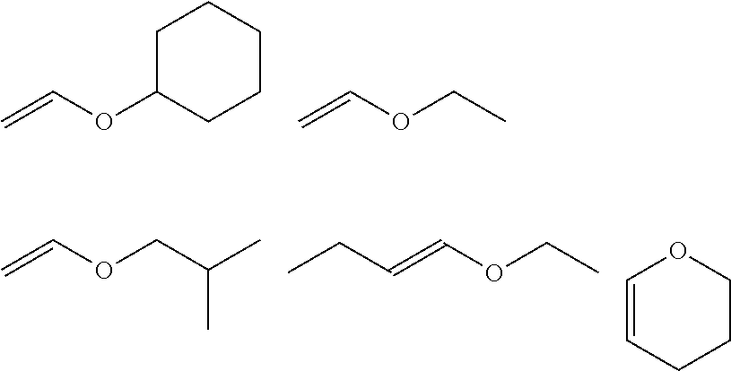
C1C(OC=C)CCCC1.C(C)OC=C.C(C(C)C)OC=C.C(C)OC=CCC.C1=CCCCO1
